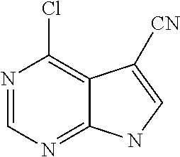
N1=CN=C2C(=C1Cl)C([CN])=CN2
